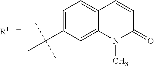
C1=C(C(C)(C)C)C=C2C(=C1)C=CC(=O)N2C.[R1]
